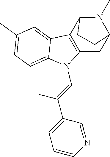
C12=C(C3N(C)C(C1)CC3)C1=CC(C)=CC=C1N2C=C(C)C1=CC=CN=C1
